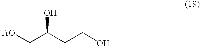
[TrO]CC(CCO)O
